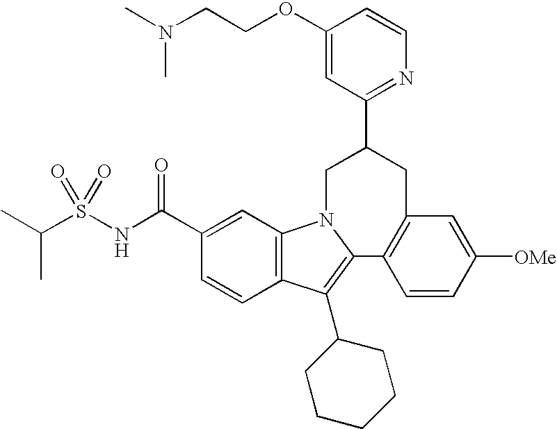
C1=C(OCCN(C)C)C=CN=C1C1CN2C3=C(C(C4CCCCC4)=C2C2=C(C1)C=C([OMe])C=C2)C=CC(C(NS(C(C)C)(=O)=O)=O)=C3
